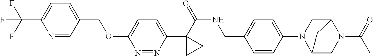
C1(C(=O)NCC2=CC=C(N3C4CN(C(=O)C)C(C3)C4)C=C2)(C2=CC=C(OCC3=CC=C(C(F)(F)F)N=C3)N=N2)CC1
